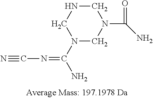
N#CN=C(N)N1CN(C(N)=O)CNC1
